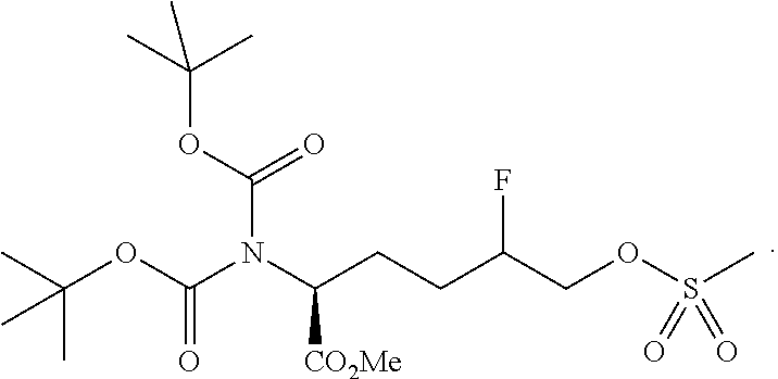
N(C(CCC(COS(C)(=O)=O)F)[CO2Me])(C(OC(C)(C)C)=O)C(OC(C)(C)C)=O
